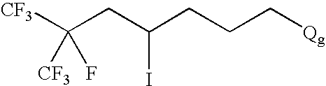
[CF3]C(CC(CCC[Qg])I)([CF3])F
